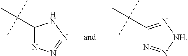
C1(C(C)(C)C)=NN=NN1.C1(C(C)(C)C)=N[NH]N=N1
